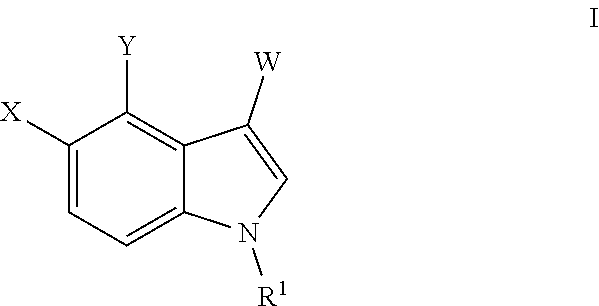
C1([X])=CC=C2C(=C1[Y])C([W])=CN2[R1]
